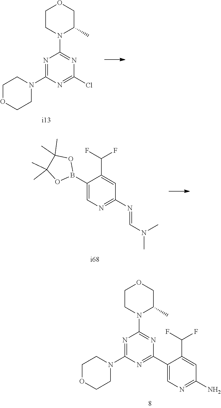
C1(B2OC(C)(C)C(C)(C)O2)=CN=C(N=CN(C)C)C=C1C(F)F.N1=C(N2CCOCC2)N=C(Cl)N=C1N1C(C)COCC1.N1=C(N2CCOCC2)N=C(C2=CN=C(N)C=C2C(F)F)N=C1N1C(C)COCC1
